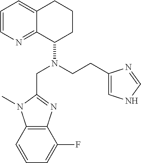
C1=CC2=C(C(F)=C1)N=C(CN(C1CCCC3=CC=CN=C13)CCC1=CNC=N1)N2C
